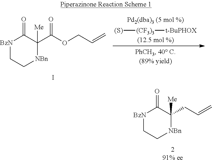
[BzN]1CC[NBn]C([Me])(CC=C)C1=O.[291% ee].[BzN]1CC[NBn]C([Me])(C(OCC=C)=O)C1=O.I.[(S)][(CF3)3][t-BuPHOX]
